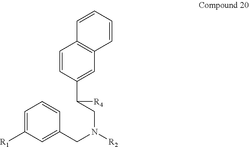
C1=CC=CC2=C1C=CC(C([R4])CN([R2])CC1=CC([R1])=CC=C1)=C2
